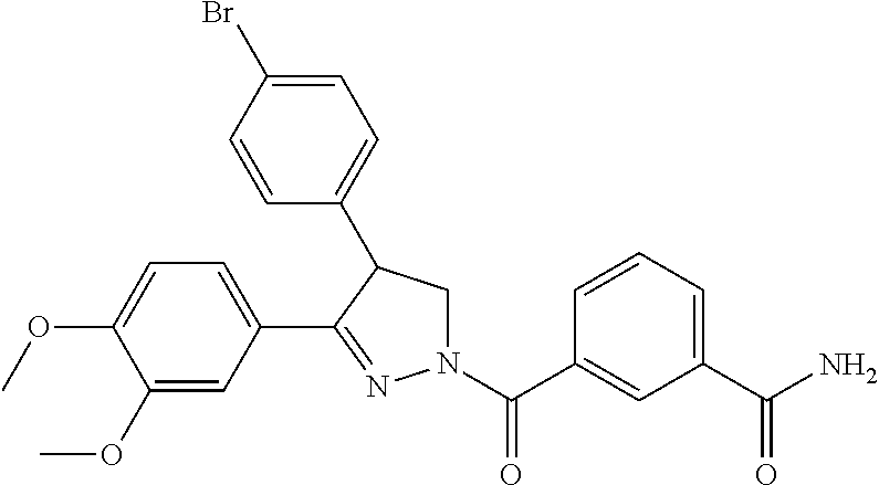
C1=C(C2=NN(C(C3=CC(C(N)=O)=CC=C3)=O)CC2C2=CC=C(Br)C=C2)C=C(OC)C(OC)=C1
